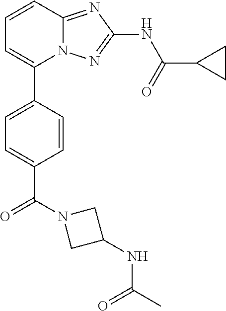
C1=CC2=NC(NC(=O)C3CC3)=NN2C(C2=CC=C(C(N3CC(NC(C)=O)C3)=O)C=C2)=C1
